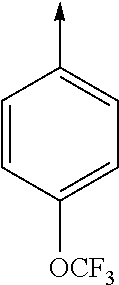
C1=CC([OCF3])=CC=C1->C
